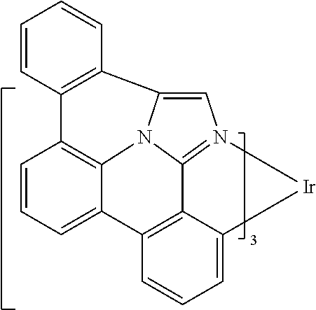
C1=CC=C2C3=C1C1=C(C4=CN5=C(C6=C2C=CC=C6[Ir]5)N34)C=CC=C1
